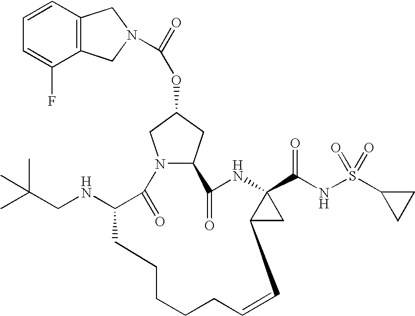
C12=C(C=CC=C1F)CN(C(=O)OC1CN3C(C1)C(=O)NC1(C(NS(C4CC4)(=O)=O)=O)CC1C=CCCCCCC(NCC(C)(C)C)C3=O)C2
